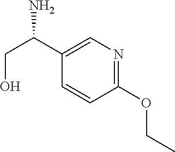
C1(C(CO)N)=CN=C(OCC)C=C1
